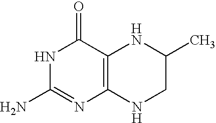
N1C(N)=NC2=C(C1=O)NC(C)CN2
